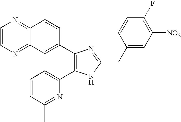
C1=CN=C2C(=N1)C=CC(C1=C(C3=CC=CC(C)=N3)NC(CC3=CC([NO2])=C(F)C=C3)=N1)=C2
